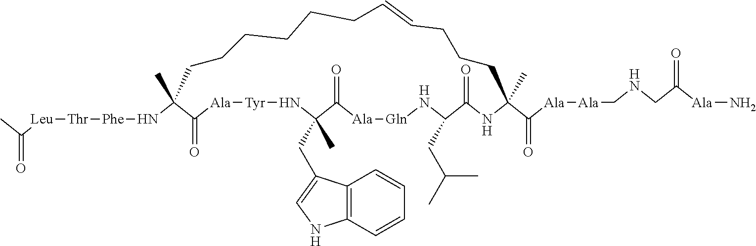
C(=O)(C)[Leu][Thr][Phe]NC1(C)C(=O)[Ala][Tyr]NC(CC2=CNC3=C2C=CC=C3)(C)C(=O)[Ala][Gln]NC(CC(C)C)C(=O)NC(C([Ala][Ala]CNCC(=O)[Ala]N)=O)(C)CCCC=CCCCCCC1
